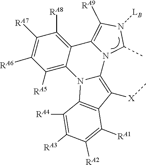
N12C(C)N([LB])C([RA9])=C1C1=C([RA8])C([RA7])=C([RA6])C([RA5])=C1N1C2=C([X]C)C2=C1C([RA4])=C([RA3])C([RA2])=C2[RA1]
